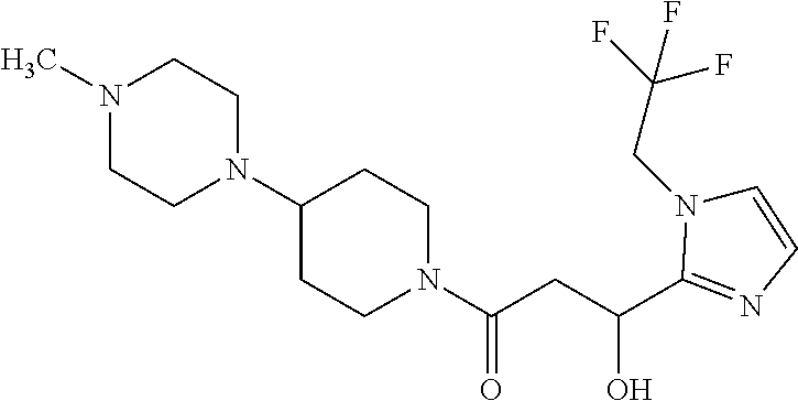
N1(C(CC(O)C2=NC=CN2CC(F)(F)F)=O)CCC(N2CCN(C)CC2)CC1
